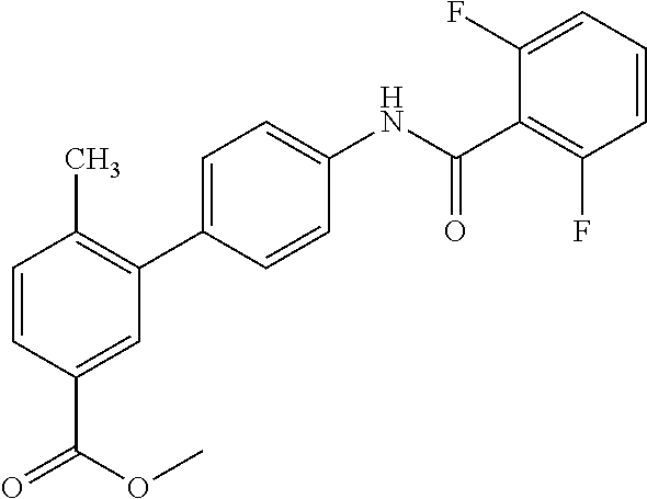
C1=CC(C(OC)=O)=CC(C2=CC=C(NC(C3=C(F)C=CC=C3F)=O)C=C2)=C1C
